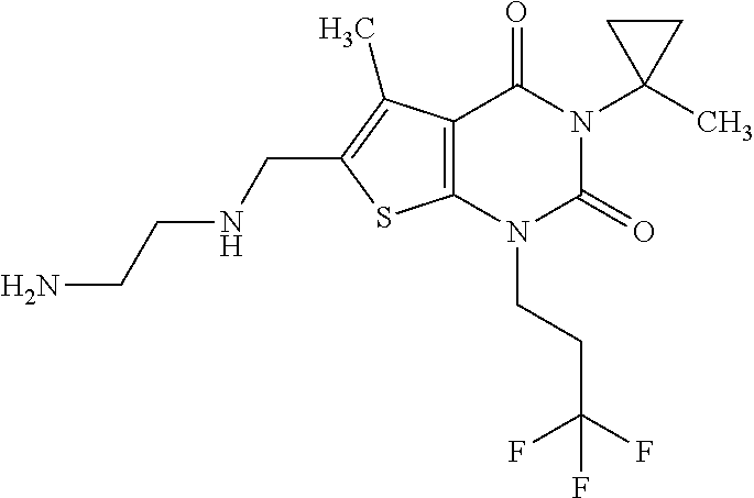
C12=C(N(CCC(F)(F)F)C(=O)N(C3(C)CC3)C1=O)SC(CNCCN)=C2C
